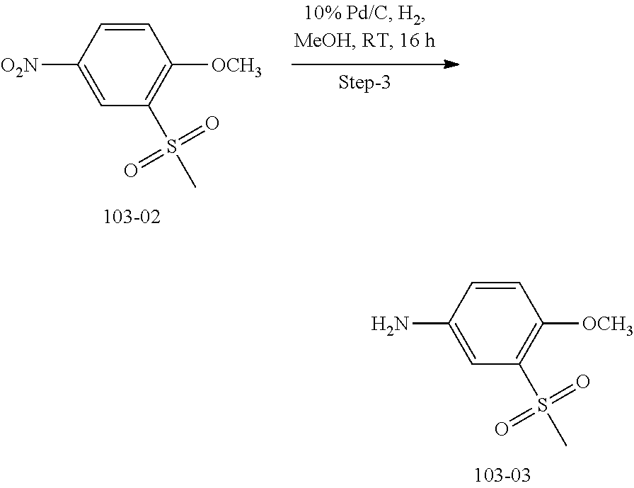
C1=CC([O2N])=CC(S(C)(=O)=O)=C1[OCH3].C1=CC(N)=CC(S(C)(=O)=O)=C1[OCH3]
